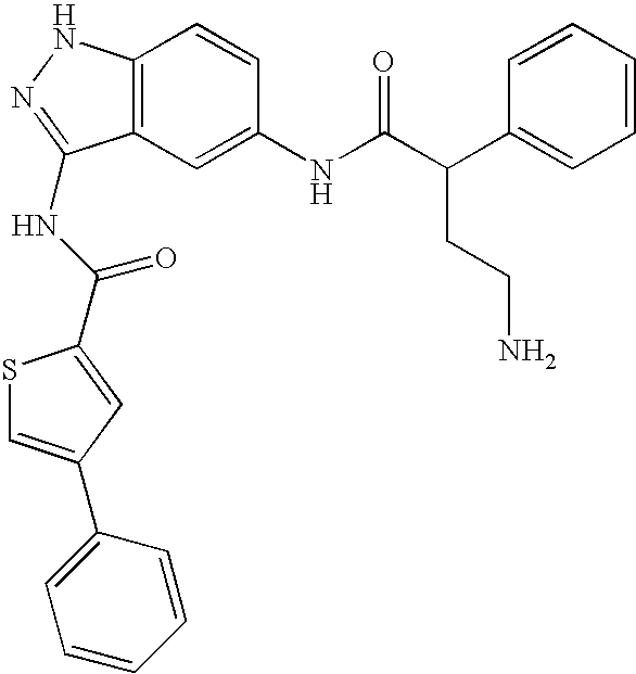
C12=C(C=C(NC(C(C3=CC=CC=C3)CCN)=O)C=C1)C(NC(=O)C1=CC(C3=CC=CC=C3)=CS1)=NN2
